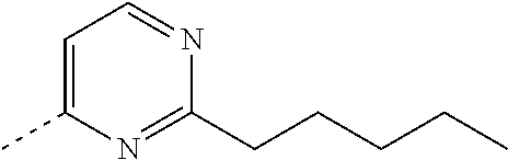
C1=C(C)N=C(CCCCC)N=C1
